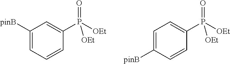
C1([pinB])=CC=CC(P([OEt])(=O)[OEt])=C1.C1=C([pinB])C=CC(P([OEt])(=O)[OEt])=C1
